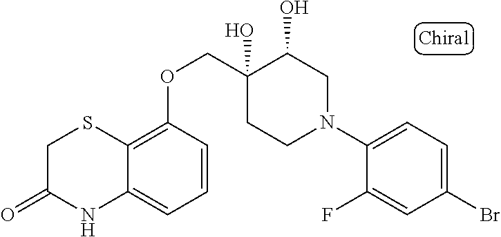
C1(N2CC(O)C(O)(COC3=C4C(=CC=C3)NC(=O)CS4)CC2)=CC=C(Br)C=C1F
